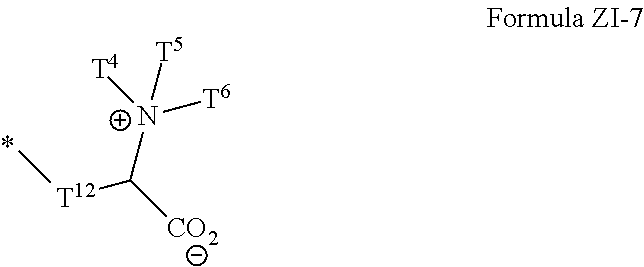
[N+](C([CO2])[T12]C)([T4])([T6])[T5]
